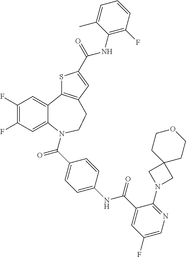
C1(F)=C(F)C=C2C(=C1)C1=C(CCN2C(C2=CC=C(NC(C3=CC(F)=CN=C3N3CC4(C3)CCOCC4)=O)C=C2)=O)C=C(C(=O)NC2=C(F)C=CC=C2C)S1
